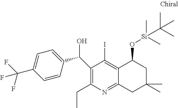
C1(CC)=C(C(C2=CC=C(C(F)(F)F)C=C2)O)C(I)=C2C(=N1)CC(C)(C)CC2O[Si](C)(C)C(C)(C)C
